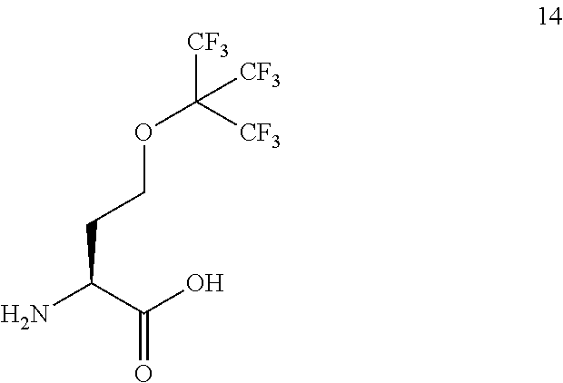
C(C(C(O)=O)N)COC([CF3])([CF3])[CF3]
